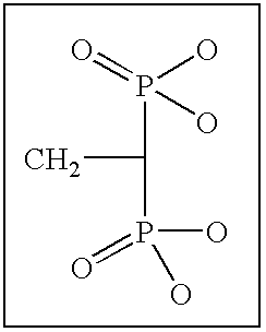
CC(P(=O)(O)O)P(=O)(O)O
